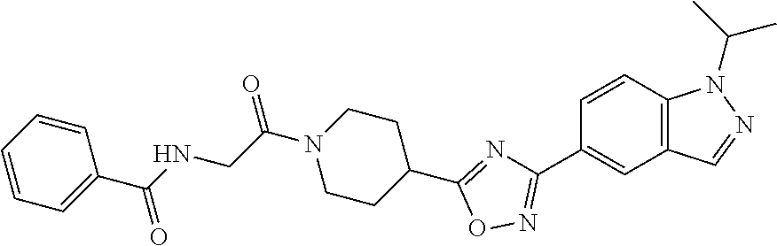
C(C(=O)N1CCC(C2=NC(C3=CC4=C(C=C3)N(C(C)C)N=C4)=NO2)CC1)NC(C1=CC=CC=C1)=O
